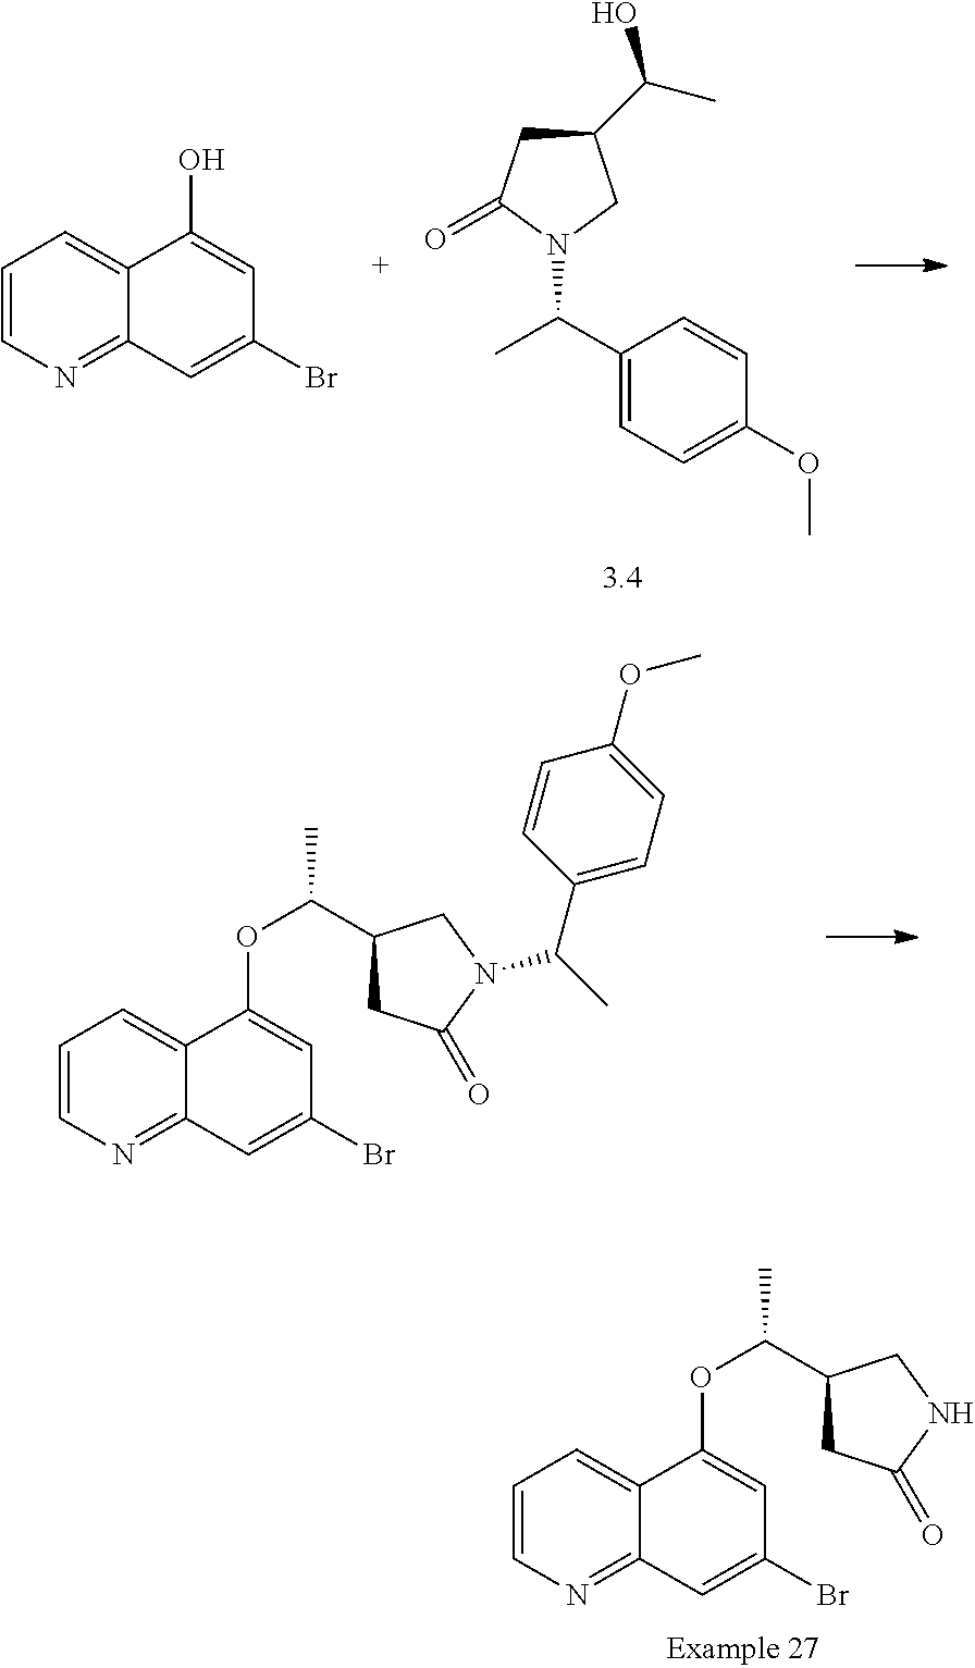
C1=CN=C2C(=C1)C(OC(C1CC(=O)NC1)C)=CC(Br)=C2.C1(C(C)N2C(=O)CC(C(O)C)C2)=CC=C(OC)C=C1.C1=CN=C2C(=C1)C(O)=CC(Br)=C2.C1=CN=C2C(=C1)C(OC(C1CC(=O)N(C(C)C3=CC=C(OC)C=C3)C1)C)=CC(Br)=C2
